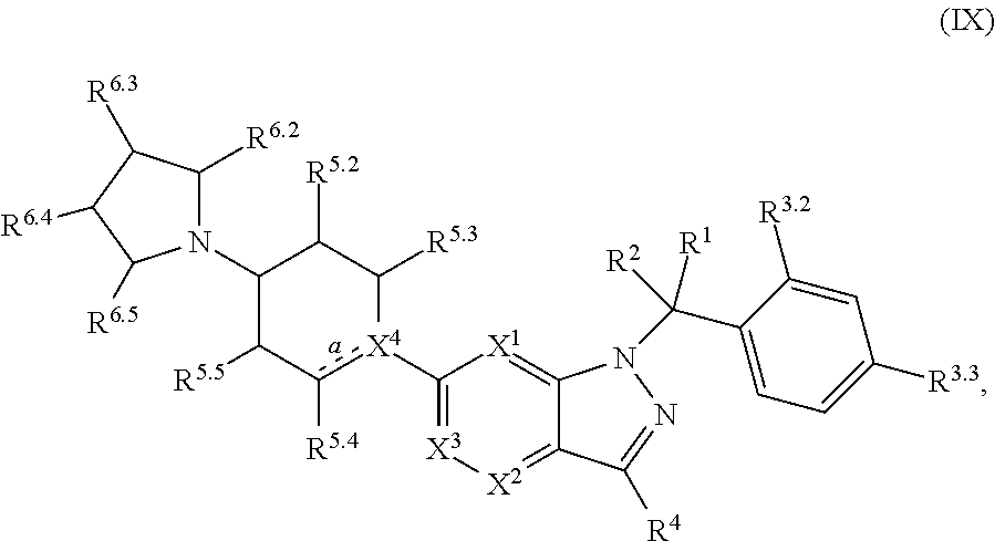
C1(N2C([R6.2])C([R6.3])C([R6.4])C2[R6.5])C([R5.5])c([R5.4])[X4](C2=[X3][X2]=C3C(=[X1]2)N(C(C2=CC=C([R3.3])C=C2[R3.2])([R1])[R2])N=C3[R4])C([R5.3])C1[R5.2]
